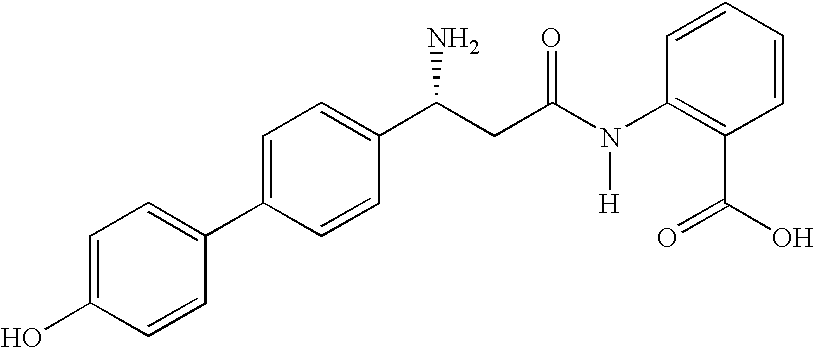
C1=C(C2=CC=C(O)C=C2)C=CC(C(CC(N(C2=C(C(O)=O)C=CC=C2)[H])=O)N)=C1
